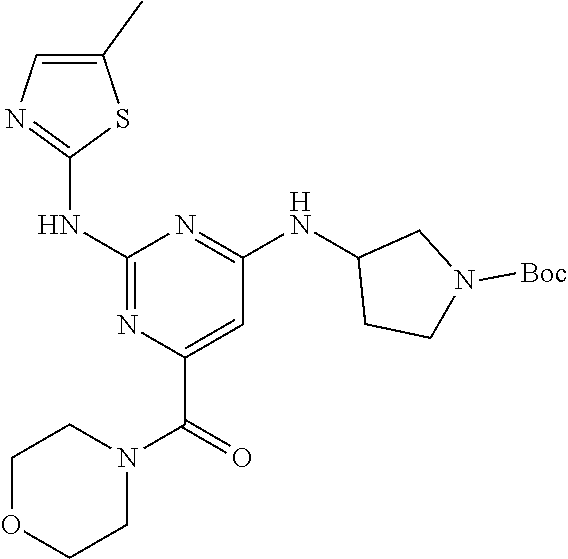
C1(C)=CN=C(NC2=NC(C(N3CCOCC3)=O)=CC(NC3CCN([Boc])C3)=N2)S1
